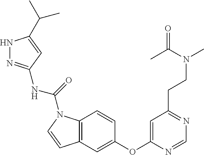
N1N=C(NC(=O)N2C3=C(C=C2)C=C(OC2=CC(CCN(C)C(C)=O)=NC=N2)C=C3)C=C1C(C)C
